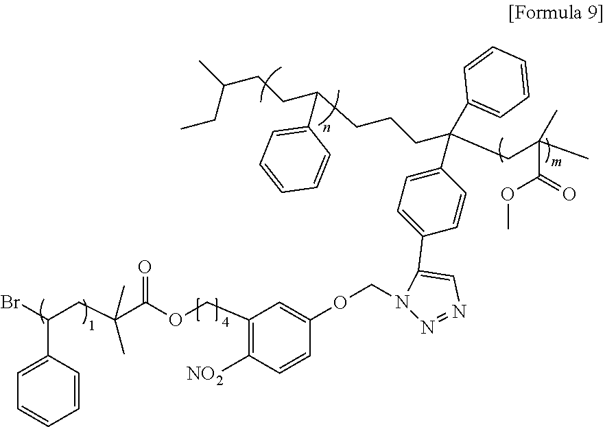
C(C1=CC=CC=C1)(Br)CC(C(OCC1=C([NO2])C=CC(OCN2N=NC=C2C2=CC=C(C(CC(C)(C(=O)OC)C)(C3=CC=CC=C3)CCCC(CCC(C)CC)C3=CC=CC=C3)C=C2)=C1)=O)(C)C
